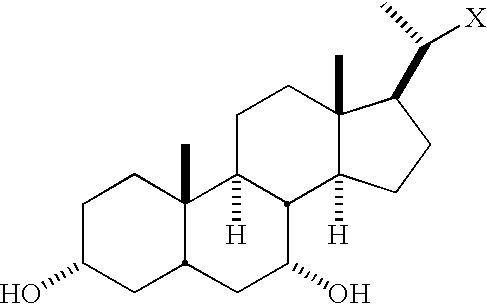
C1C(O)CC2C(C)(C1)C1([H])C(C(O)C2)C2([H])C(C)(CC1)C(C([X])C)CC2
